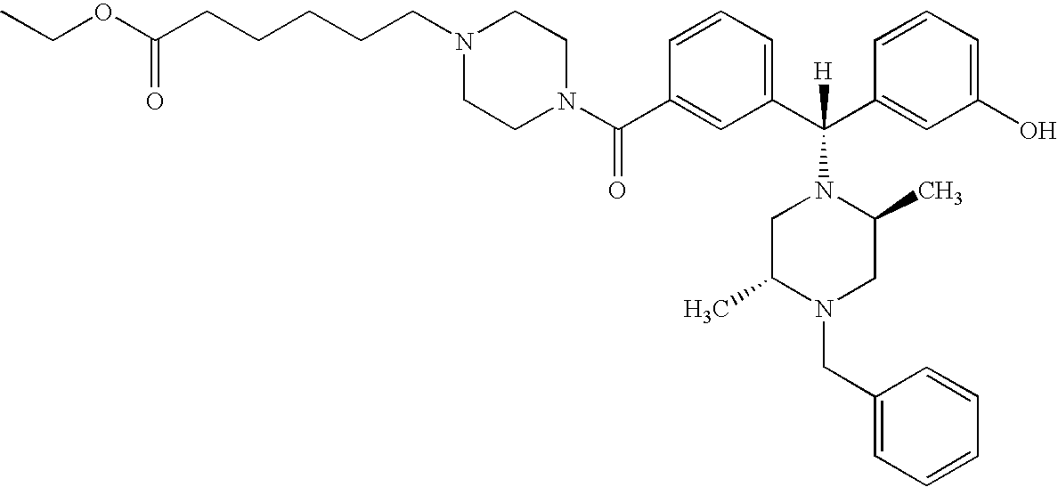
C1(C(N2CCN(CCCCCC(OCC)=O)CC2)=O)=CC(C(C2=CC(O)=CC=C2)([H])N2CC(C)N(CC3=CC=CC=C3)CC2C)=CC=C1
